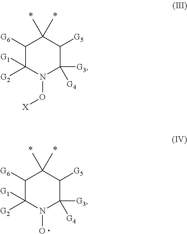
C1([G6])C([G2])([G1])N(O[X])C([G3])([G4])C([G5])C1(C)C.C1([G6])C([G2])([G1])N(O)C([G3])([G4])C([G5])C1(C)C
